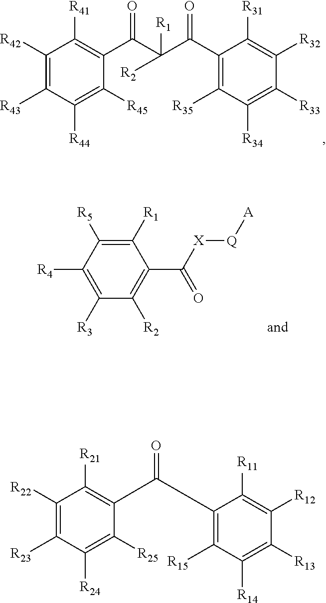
C1([R42])=C([R43])C([R44])=C([R45])C(C(C(C(=O)C2=C([R35])C([R34])=C([R33])C([R32])=C2[R31])([R1])[R2])=O)=C1[R41].C1([R1])=C([R5])C([R4])=C([R3])C([R2])=C1C(=O)[X][Q][A].C1([R22])=C([R23])C([R24])=C([R25])C(C(C2=C([R15])C([R14])=C([R13])C([R12])=C2[R11])=O)=C1[R21]
